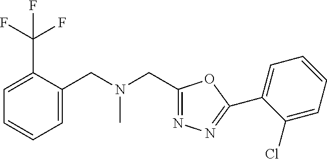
C(C1=CC=CC=C1C(F)(F)F)N(CC1=NN=C(C2=CC=CC=C2Cl)O1)C
